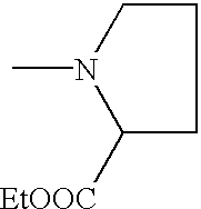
C1([EtOOC])CCCN1C
